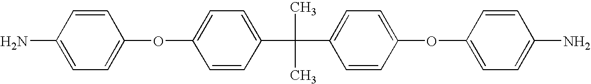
C1=C(N)C=CC(OC2=CC=C(C(C)(C3=CC=C(OC4=CC=C(N)C=C4)C=C3)C)C=C2)=C1
